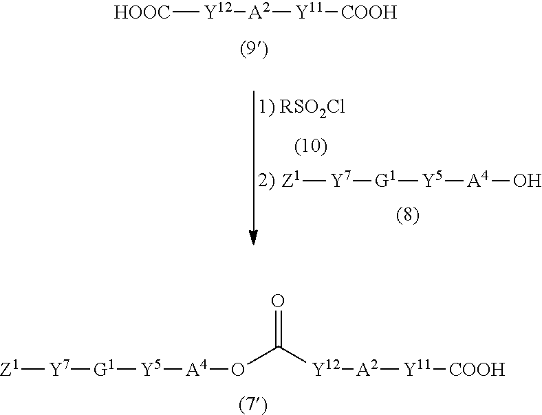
[Z1][Y7][G1][Y5][A4]O.[HOOC][Y12][A2][Y11][COOH].[Z1][Y7][G1][Y5][A4]OC([Y12][A2][Y11][COOH])=O
